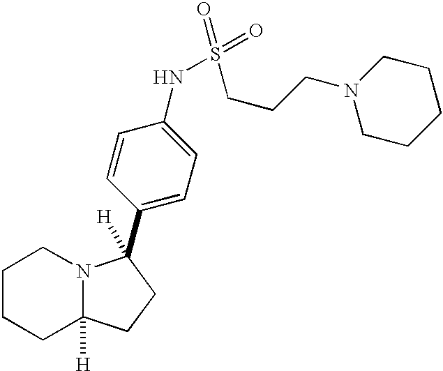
C1CCC2([H])N(C1)C(C1=CC=C(NS(CCCN3CCCCC3)(=O)=O)C=C1)([H])CC2
